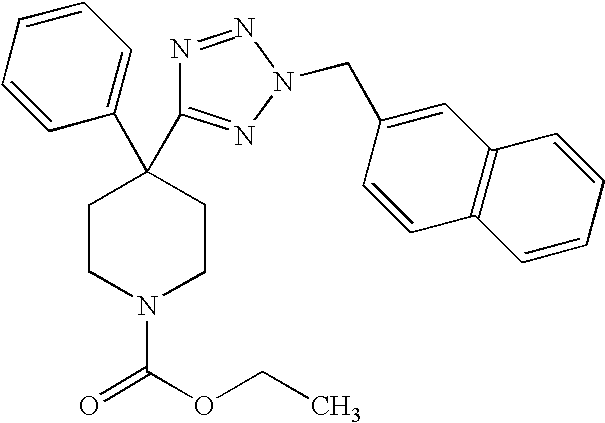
C1(C2(C3=NN(CC4=CC5=C(C=C4)C=CC=C5)N=N3)CCN(C(OCC)=O)CC2)=CC=CC=C1
